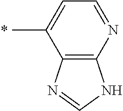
*.C1(C)=CC=NC2=C1N=CN2
